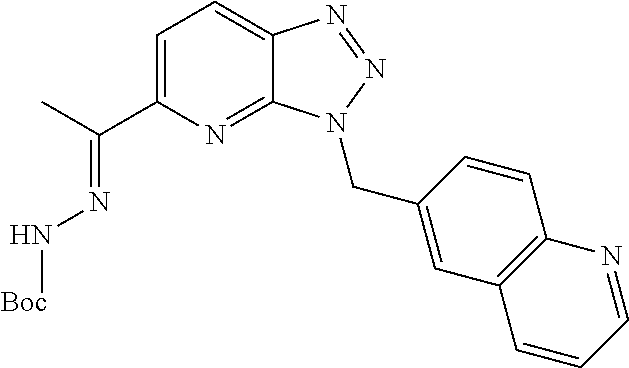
C1=C(C(C)=NN[Boc])N=C2C(=C1)N=NN2CC1=CC2=C(C=C1)N=CC=C2
